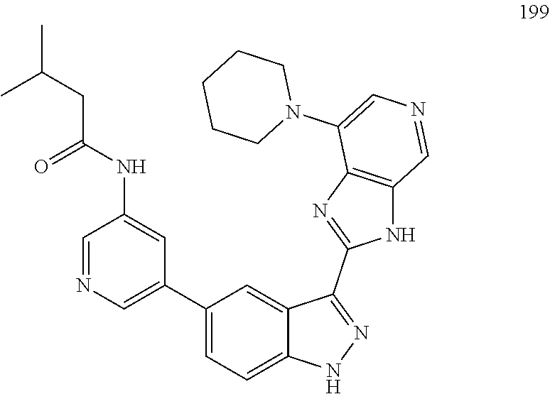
C12=CC(C3=CN=CC(NC(CC(C)C)=O)=C3)=CC=C1NN=C2C1=NC2=C(N1)C=NC=C2N1CCCCC1
